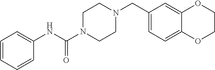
C1=CC=CC(NC(N2CCN(CC3=CC=C4C(=C3)OCCO4)CC2)=O)=C1
